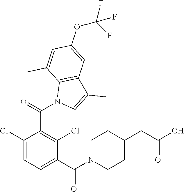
C1(C(N2C=C(C)C3=C2C(C)=CC(OC(F)(F)F)=C3)=O)=C(Cl)C(C(N2CCC(CC(O)=O)CC2)=O)=CC=C1Cl
